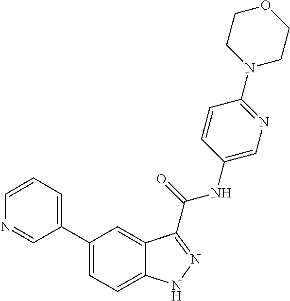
C1=CN=CC(C2=CC=C3C(=C2)C(C(NC2=CN=C(N4CCOCC4)C=C2)=O)=NN3)=C1
